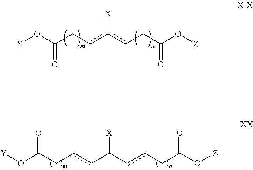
O(C(Ccc(cCC(O[Z])=O)[X])=O)[Y].O(C(CccC(ccCC(O[Z])=O)[X])=O)[Y]
